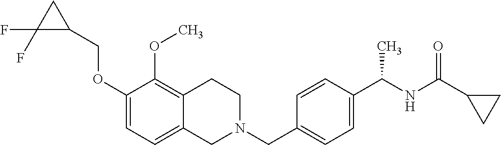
C1(OCC2CC2(F)F)=CC=C2C(=C1OC)CCN(CC1=CC=C(C(NC(C3CC3)=O)C)C=C1)C2
